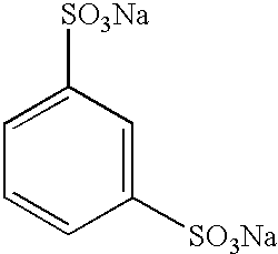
C1([SO3Na])=CC([SO3Na])=CC=C1
